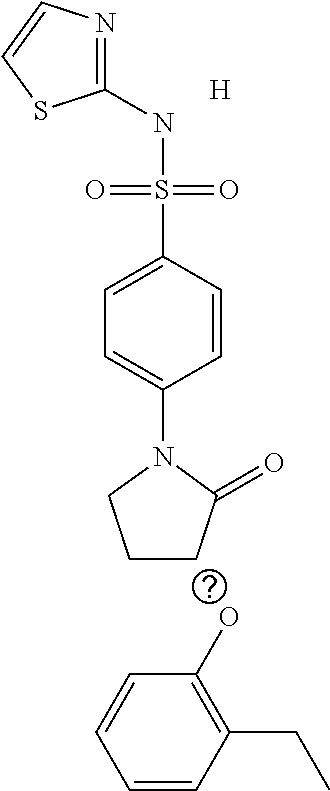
C1(NS(C2=CC=C(N3CCCC3=O)C=C2)(=O)=O)=NC=CS1.[H].OC1=C(CC)C=CC=C1
